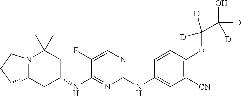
N12C(CC(NC3=NC(NC4=CC([CN])=C(OC([D])([D])C([D])([D])O)C=C4)=NC=C3F)CC1(C)C)CCC2
